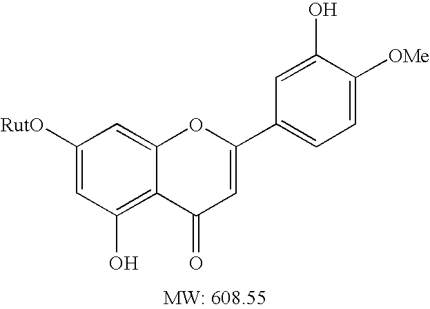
C1([RutO])=CC(O)=C2C(=C1)OC(C1=CC=C([OMe])C(O)=C1)=CC2=O
